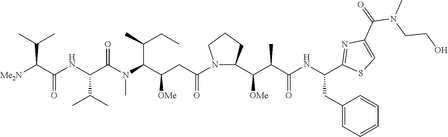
[Me2N]C(C(NC(C(N(C(C(CC(=O)N1CCCC1C(C(C(NC(CC1=CC=CC=C1)C1=NC(C(=O)N(CCO)C)=CS1)=O)C)[OMe])[OMe])C(C)CC)C)=O)C(C)C)=O)C(C)C
